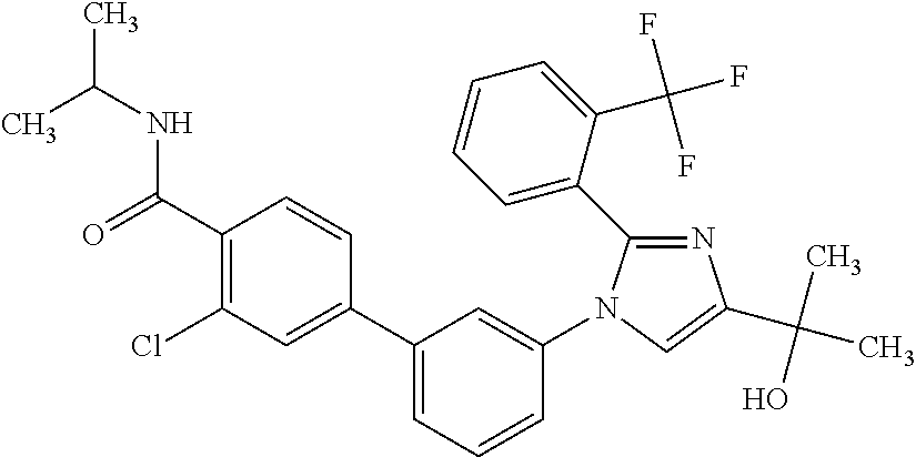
C1(C2=CC=CC(N3C(C4=CC=CC=C4C(F)(F)F)=NC(C(C)(O)C)=C3)=C2)=CC(Cl)=C(C(=O)NC(C)C)C=C1
